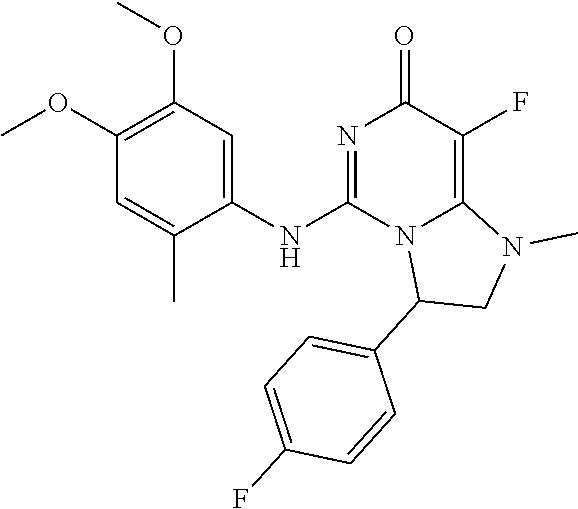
C1(OC)=C(OC)C=C(NC2=NC(=O)C(F)=C3N2C(C2=CC=C(F)C=C2)CN3C)C(C)=C1
